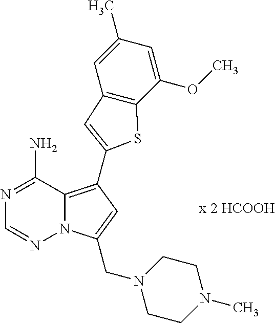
N12C(=C(C3=CC4=C(C(OC)=CC(C)=C4)S3)C=C1CN1CCN(C)CC1)C(N)=NC=N2
